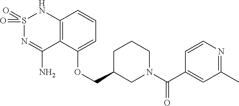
C12=C(C(OCC3CN(C(C4=CC(C)=NC=C4)=O)CCC3)=CC=C1)C(N)=NS(=O)(=O)N2
